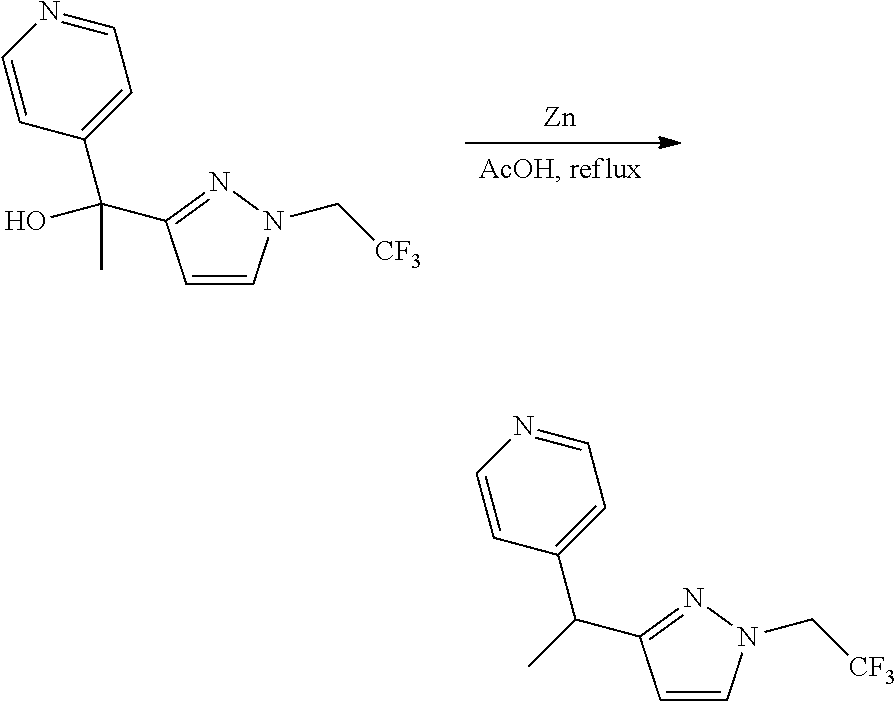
[Zn].C1=CN(C[CF3])N=C1C(C1=CC=NC=C1)(C)O.C1=CN(C[CF3])N=C1C(C1=CC=NC=C1)C
